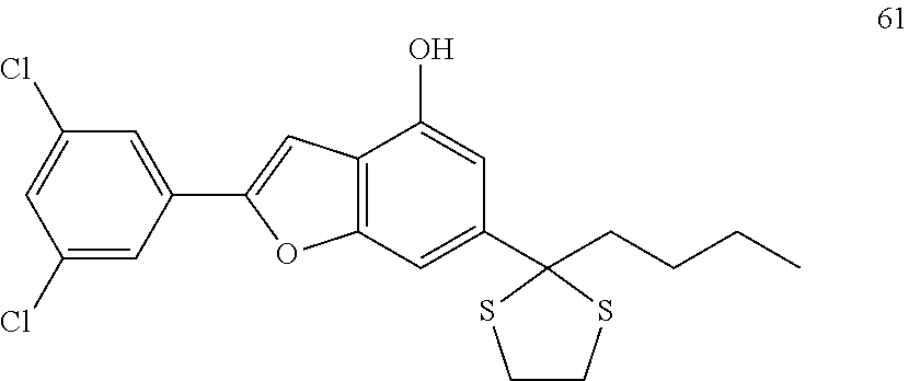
C12=C(C=C(C3(CCCC)SCCS3)C=C1O)OC(C1=CC(Cl)=CC(Cl)=C1)=C2
